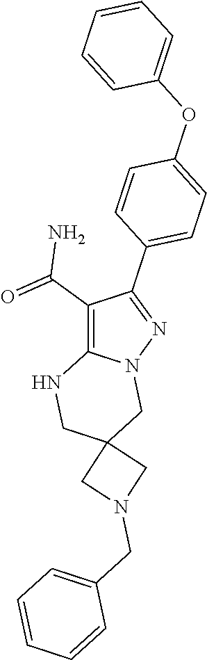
C1(C(=O)N)=C2N(N=C1C1=CC=C(OC3=CC=CC=C3)C=C1)CC1(CN2)CN(CC2=CC=CC=C2)C1
